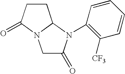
C1C(=O)N(C2=C([CF3])C=CC=C2)C2N1C(=O)CC2
